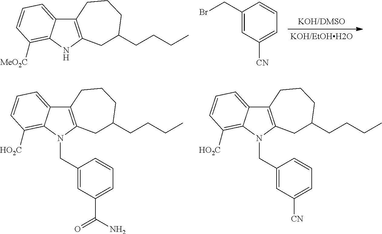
C12=C(NC3=C([MeO2C])C=CC=C13)CC(CCCC)CCC2.C1(CBr)=CC([CN])=CC=C1.C12=C(N(CC3=CC(C(N)=O)=CC=C3)C3=C([HO2C])C=CC=C13)CC(CCCC)CCC2.C12=C(N(CC3=CC([CN])=CC=C3)C3=C([HO2C])C=CC=C13)CC(CCCC)CCC2
